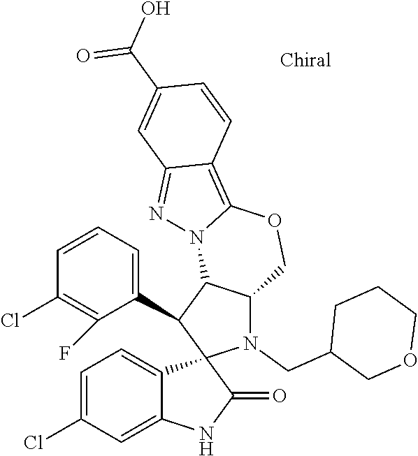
C1=C(Cl)C=C2C(=C1)C1(C(=O)N2)N(CC2COCCC2)C2C(C1C1=CC=CC(Cl)=C1F)N1C(=C3C(=N1)C=C(C(O)=O)C=C3)OC2
